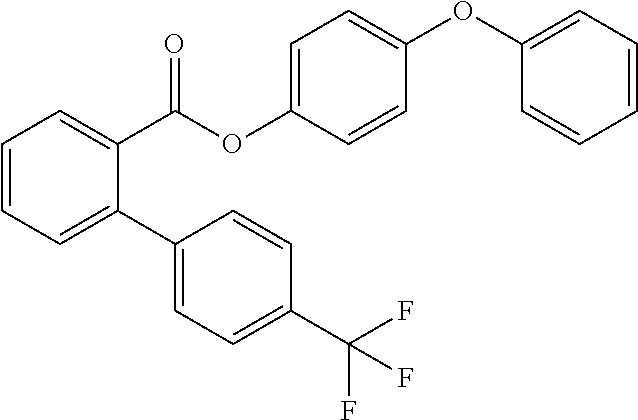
C1=C(OC(C2=CC=CC=C2C2=CC=C(C(F)(F)F)C=C2)=O)C=CC(OC2=CC=CC=C2)=C1
